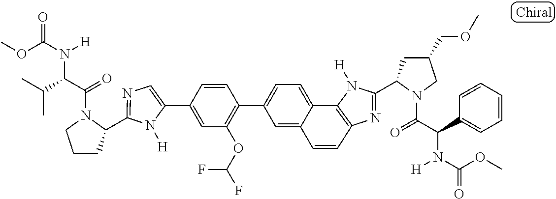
C1(C2=CC(OC(F)F)=C(C3=CC=C4C5=C(N=C(C6CC(COC)CN6C(=O)C(C6=CC=CC=C6)N([H])C(OC)=O)N5[H])C=CC4=C3)C=C2)=CN=C(C2CCCN2C(=O)C(C(C)C)N([H])C(OC)=O)N1[H]
